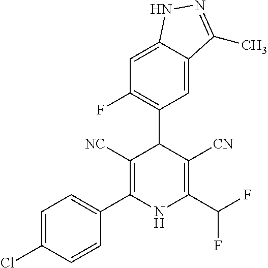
C1=C2C(=CC(C3C([NC])=C(C4=CC=C(Cl)C=C4)NC(C(F)F)=C3[CN])=C1F)C(C)=NN2
